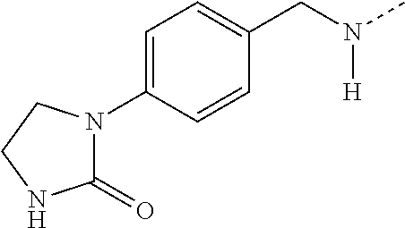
C1=C(N2C(=O)NCC2)C=CC(CN([H])C)=C1
